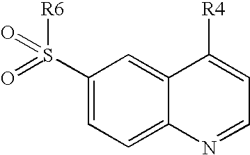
C1(S([R6])(=O)=O)=CC=C2C(=C1)C([R4])=CC=N2
